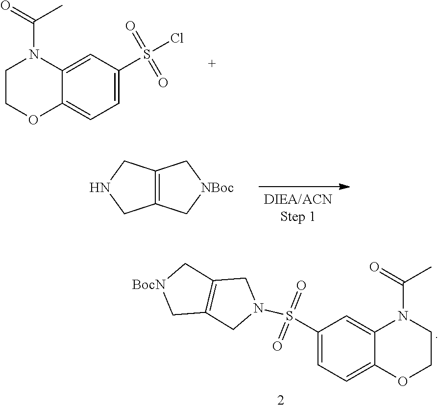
C12=CC(S(Cl)(=O)=O)=CC=C1OCCN2C(=O)C.C12=C(CNC1)C[NBoc]C2.C1C2=C(C[BocN]1)CN(S(C1=CC=C3C(=C1)N(C(=O)C)CCO3)(=O)=O)C2
